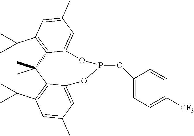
C1(C)(C)CC23C4=C1C=C(C)C=C4OP(OC1=CC=C([CF3])C=C1)OC1=CC(C)=CC(=C21)C(C)(C)C3
